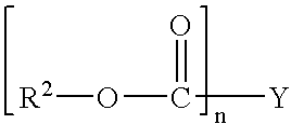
[R2]OC([Y])=O
